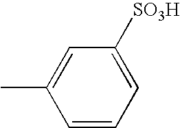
C1=CC=C([SO3H])C=C1C
